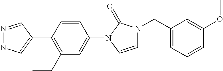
N1=CC(C2=C(CC)C=C(N3C(=O)N(CC4=CC=CC(OC)=C4)C=C3)C=C2)=CN1
